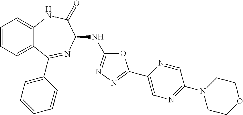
C1=CC=C2C(=C1)NC(=O)C(NC1=NN=C(C3=CN=C(N4CCOCC4)C=N3)O1)N=C2C1=CC=CC=C1
